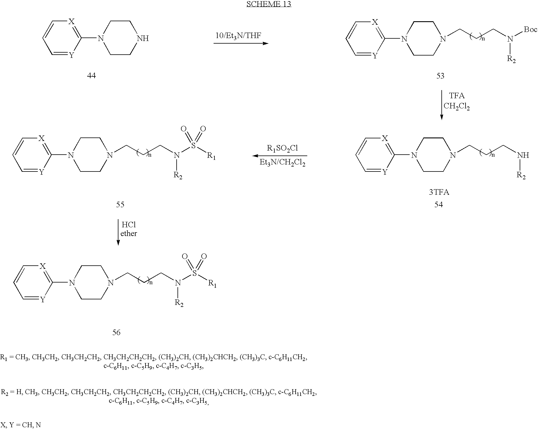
[X]1=C(N2CCNCC2)[Y]=CC=C1.[X]1=C(N2CCN(CCCN([R2])[Boc])CC2)[Y]=CC=C1.[X]1=C(N2CCN(CCCN([R2])S([R1])(=O)=O)CC2)[Y]=CC=C1.[X]1=C(N2CCN(CCCN[R2])CC2)[Y]=CC=C1.[X]1=C(N2CCN(CCCN([R2])S([R1])(=O)=O)CC2)[Y]=CC=C1
